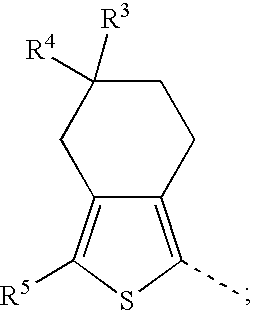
C12=C(C)SC([R5])=C1CC([R4])([R3])CC2
